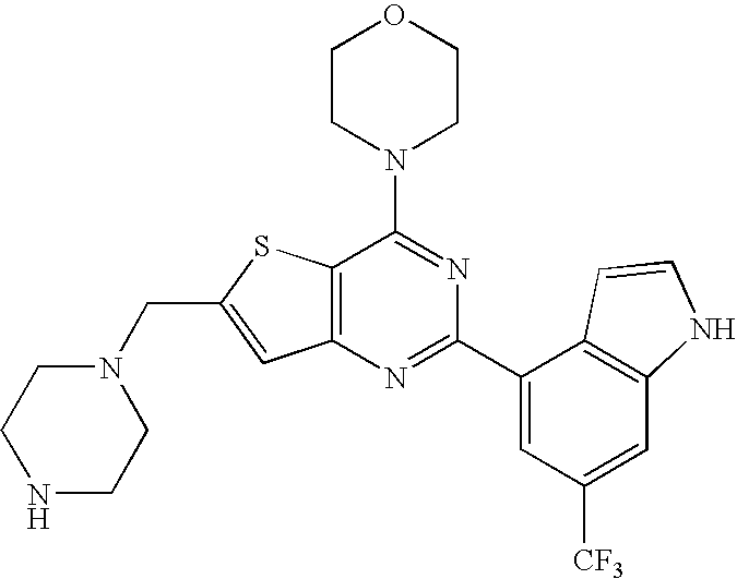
N1(CC2=CC3=C(S2)C(N2CCOCC2)=NC(C2=CC([CF3])=CC4=C2C=CN4)=N3)CCNCC1
